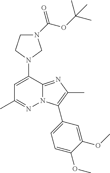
N1(C2=CC(C)=NN3C2=NC(C)=C3C2=CC=C(OC)C(OC)=C2)CN(C(OC(C)(C)C)=O)CC1
